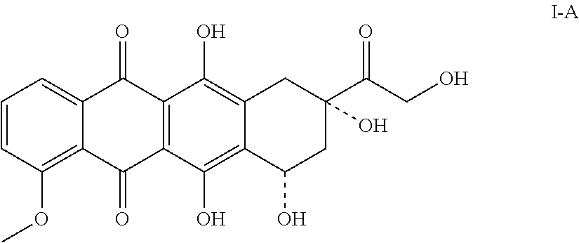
C1=CC(OC)=C2C(=C1)C(=O)C1=C(C2=O)C(O)=C2C(=C1O)CC(C(CO)=O)(O)CC2O
